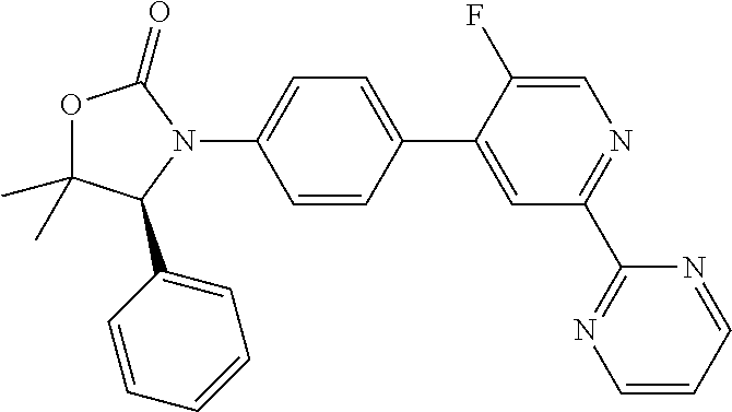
C1=CC(C2=CC(C3=NC=CC=N3)=NC=C2F)=CC=C1N1C(=O)OC(C)(C)C1C1=CC=CC=C1
